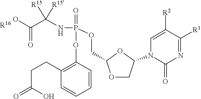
C1(CCC(=O)O)=C(OP(OCC2OCC(N3C(=O)N=C([R1])C([R2])=C3)O2)(=O)NC(C(O)=O)([R15])[R15])C=CC=C1.[R16]
